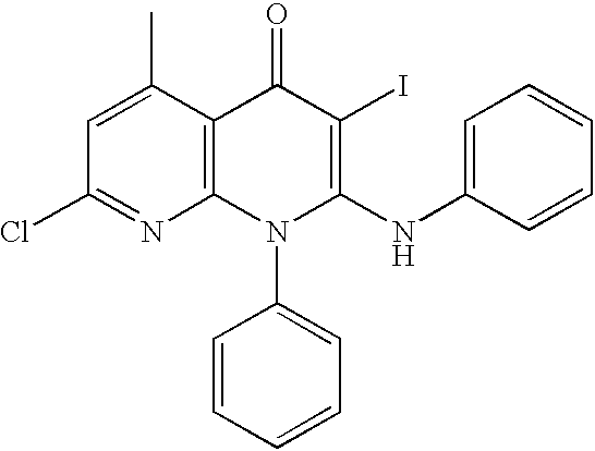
C12=C(C(C)=CC(Cl)=N1)C(=O)C(I)=C(NC1=CC=CC=C1)N2C1=CC=CC=C1
